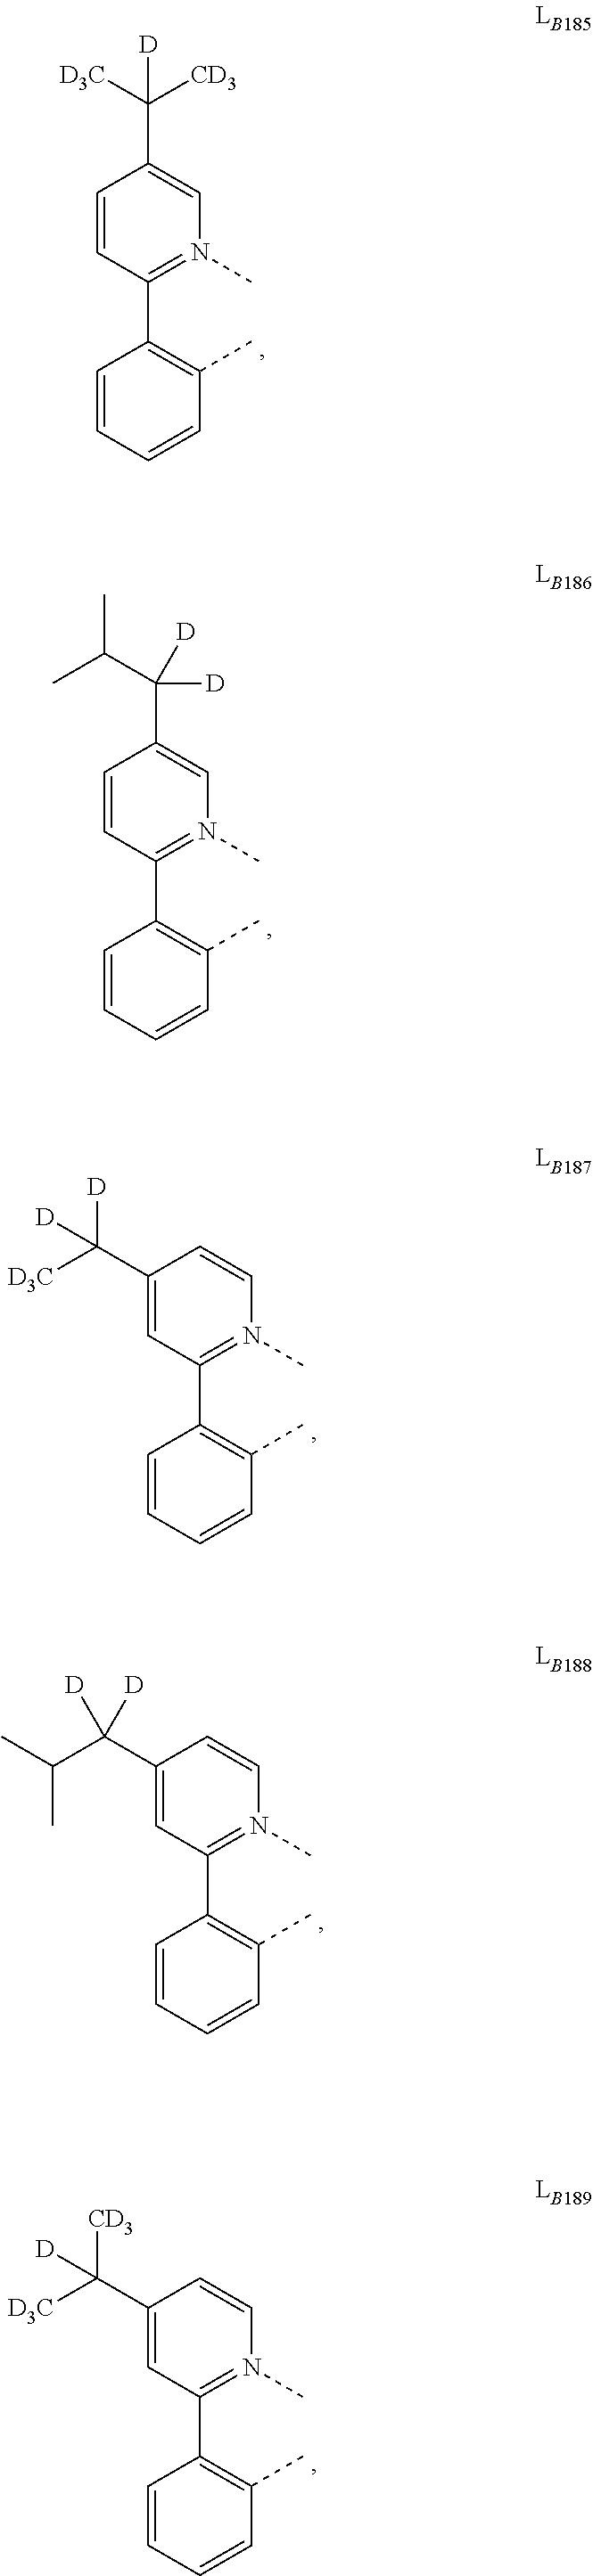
C1=CC(C2=C(C)C=CC=C2)=N(C)C=C1C([D3C])([CD3])[D].C1=CC(C2=C(C)C=CC=C2)=N(C)C=C1C(C(C)C)([D])[D].C1(C([D3C])([D])[D])=CC(C2=C(C)C=CC=C2)=N(C)C=C1.C1(C(C(C)C)([D])[D])=CC(C2=C(C)C=CC=C2)=N(C)C=C1.C1(C([D3C])([CD3])[D])=CC(C2=C(C)C=CC=C2)=N(C)C=C1
